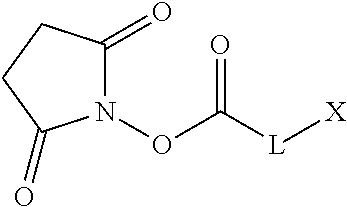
N1(OC([L][X])=O)C(=O)CCC1=O
